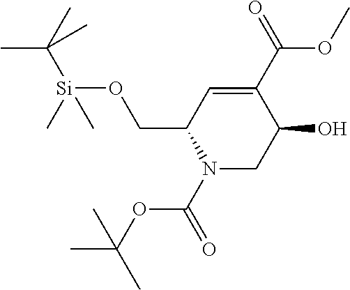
C1(CO[Si](C(C)(C)C)(C)C)N(C(=O)OC(C)(C)C)CC(O)C(C(OC)=O)=C1
